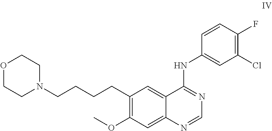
N1=C(NC2=CC(Cl)=C(F)C=C2)C2=CC(CCCCN3CCOCC3)=C(OC)C=C2N=C1
